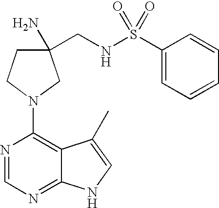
N1=CN=C2C(=C1N1CC(CNS(C3=CC=CC=C3)(=O)=O)(N)CC1)C(C)=CN2
